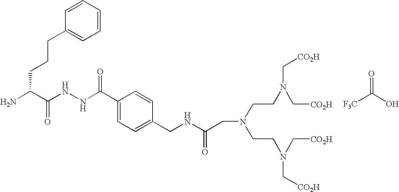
O=C(O)[F3C].C(C(N)C(NNC(=O)C1=CC=C(CNC(CN(CCN(C[CO2H])C[CO2H])CCN(C[CO2H])C[CO2H])=O)C=C1)=O)CCC1=CC=CC=C1
